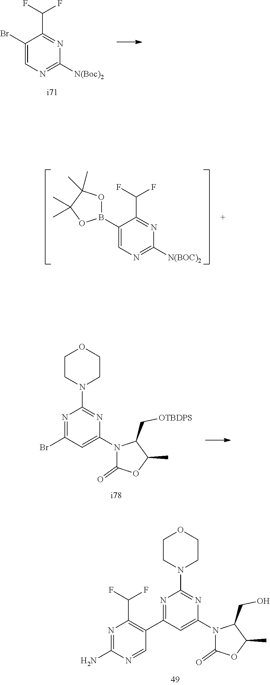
N1(C2=CC(C3=C(C(F)F)N=C(N)N=C3)=NC(N3CCOCC3)=N2)C(=O)OC(C)C1CO.N1=C([N(Boc)2])N=C(C(F)F)C(Br)=C1.N1=C([N(BOC)2])N=C(C(F)F)C(B2OC(C)(C)C(C)(C)O2)=C1.N1(C2=CC(Br)=NC(N3CCOCC3)=N2)C(=O)OC(C)C1C[OTBDPS]
